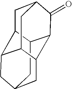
C12CC3CC4C1C(=O)C1CC2C(C3)C4C1
